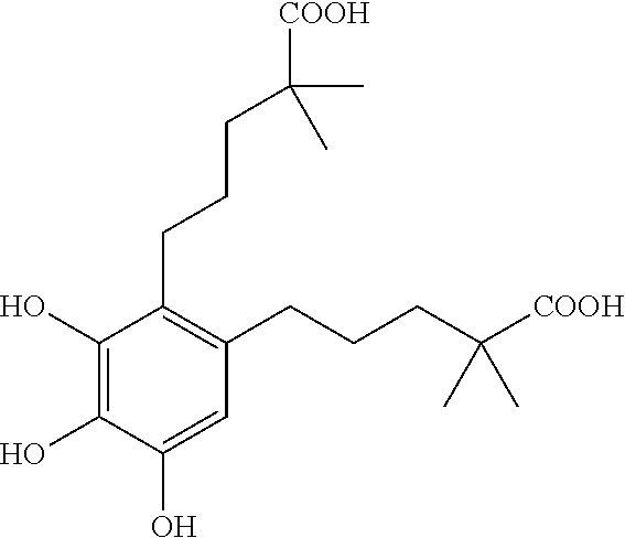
C1(CCCC([COOH])(C)C)=C(CCCC([COOH])(C)C)C=C(O)C(O)=C1O
